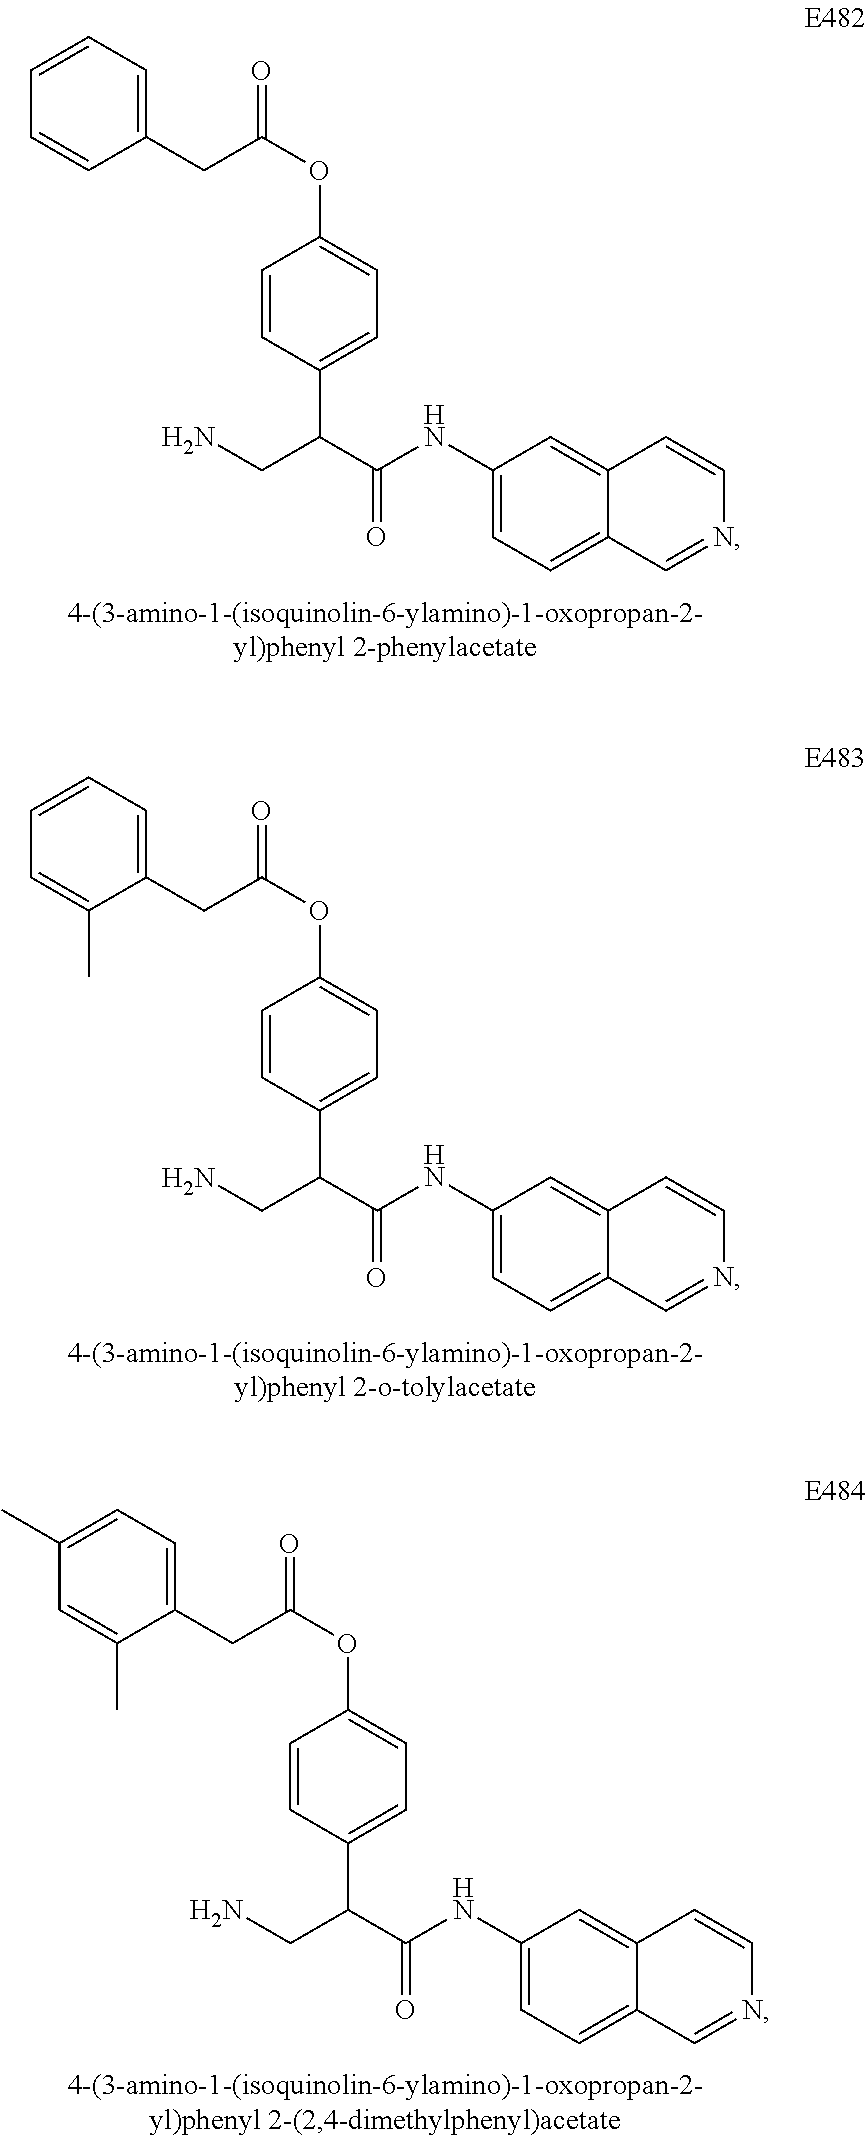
C1(NC(C(CN)C2=CC=C(OC(=O)CC3=CC=CC=C3)C=C2)=O)=CC=C2C(=C1)C=CN=C2.C1(NC(C(CN)C2=CC=C(OC(=O)CC3=CC=CC=C3C)C=C2)=O)=CC=C2C(=C1)C=CN=C2.C1(NC(C(CN)C2=CC=C(OC(=O)CC3=CC=C(C)C=C3C)C=C2)=O)=CC=C2C(=C1)C=CN=C2
